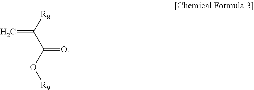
[R8]C(C(O[R9])=O)=C
